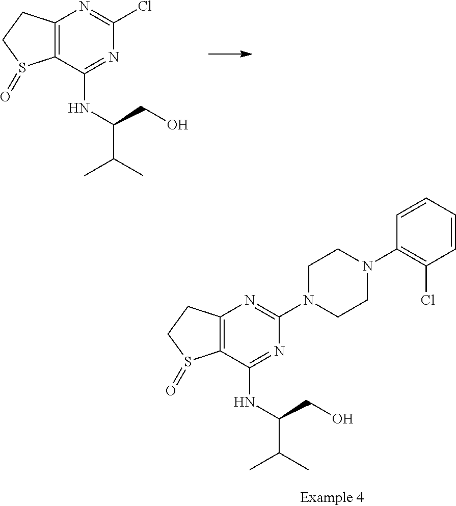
C12=C(C(NC(CO)C(C)C)=NC(Cl)=N1)S(=O)CC2.C12=C(C(NC(CO)C(C)C)=NC(N3CCN(C4=C(Cl)C=CC=C4)CC3)=N1)S(=O)CC2
